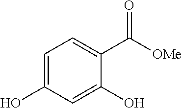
C1=C(O)C=C(O)C(C([OMe])=O)=C1
